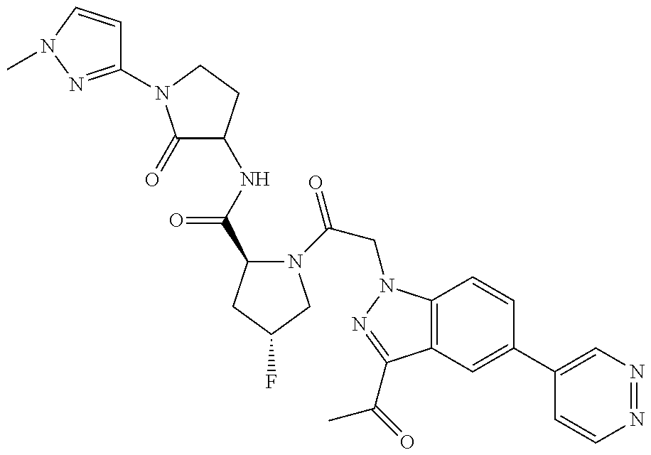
C1(N2C(=O)C(NC(=O)C3N(C(=O)CN4C5=C(C(C(C)=O)=N4)C=C(C4=CN=NC=C4)C=C5)CC(F)C3)CC2)=NN(C)C=C1
